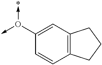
C1(O(->*)->C)=CC2=C(C=C1)CCC2
